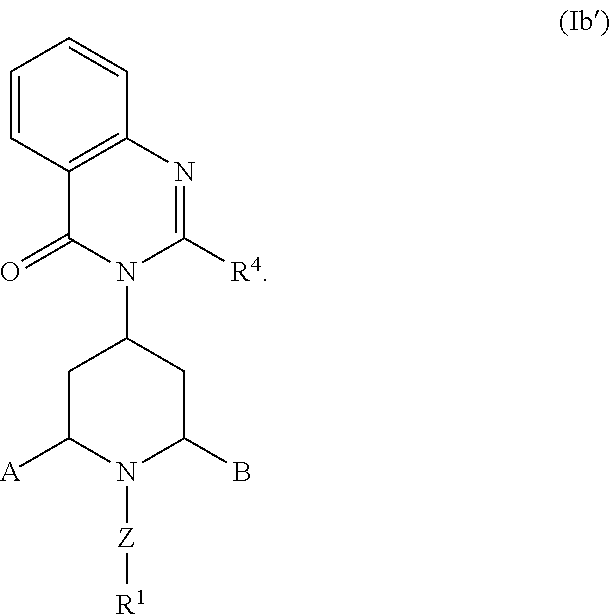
C1C([A])N([Z][R1])C(B)CC1N1C([R4])=NC2=C(C1=O)C=CC=C2
